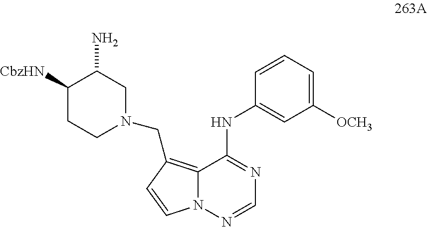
C1=CC=C([OCH3])C=C1NC1=NC=NN2C1=C(CN1CC(N)C([CbzHN])CC1)C=C2
